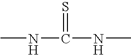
CNC(NC)=S
